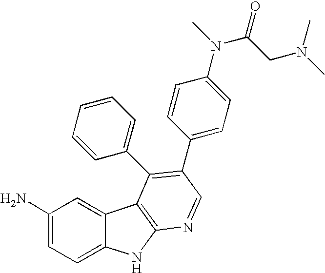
C1(N)=CC=C2C(=C1)C1=C(N2)N=CC(C2=CC=C(N(C)C(CN(C)C)=O)C=C2)=C1C1=CC=CC=C1
